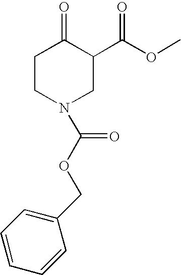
C1CN(C(OCC2=CC=CC=C2)=O)CC(C(OC)=O)C1=O
